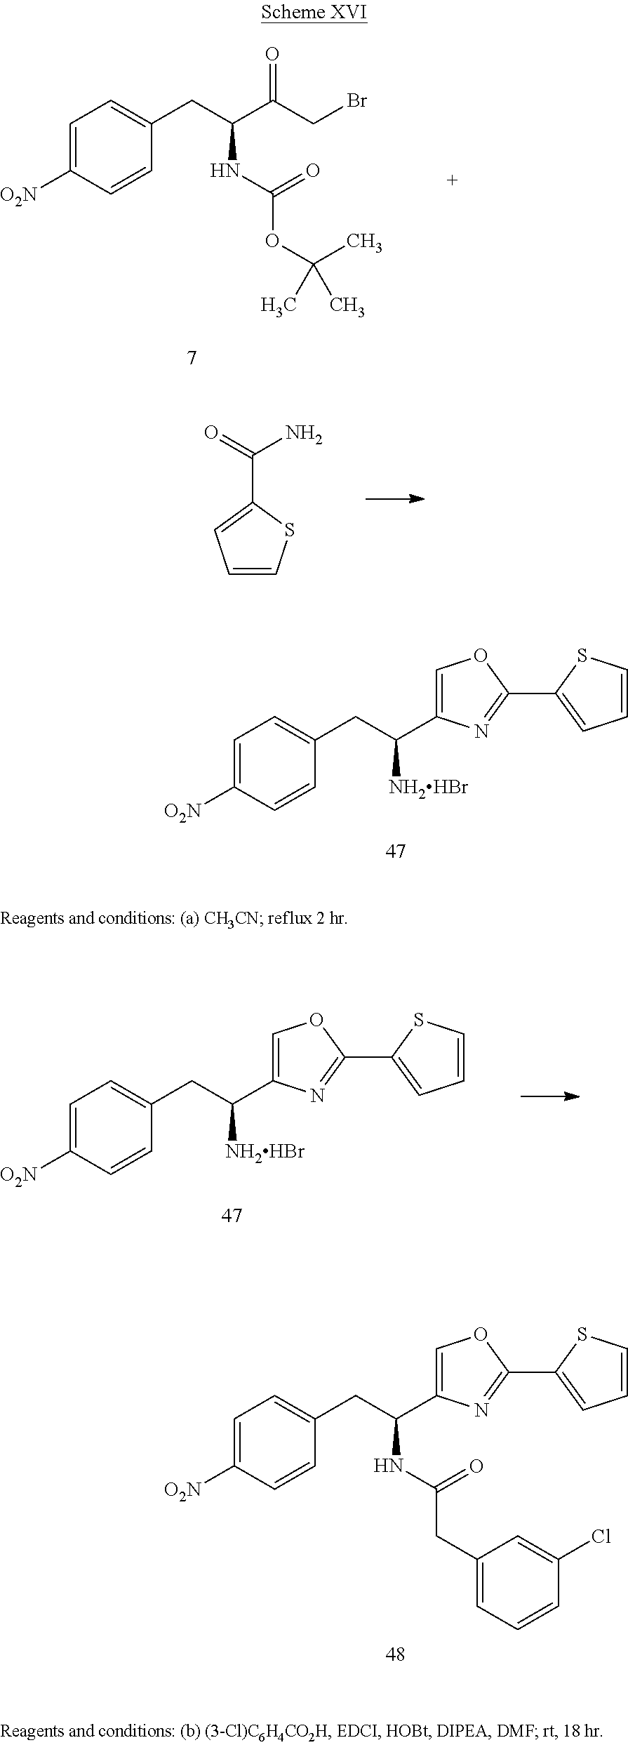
C1=C([O2N])C=CC(CC(C2=COC(C3=CC=CS3)=N2)[NH2HBr])=C1.C1=C([O2N])C=CC(CC(C(=O)CBr)NC(OC(C)(C)C)=O)=C1.C1=CSC(C(=O)N)=C1.C1=C([O2N])C=CC(CC(C2=COC(C3=CC=CS3)=N2)NC(CC2=CC=CC(Cl)=C2)=O)=C1.C1=C([O2N])C=CC(CC(C2=COC(C3=CC=CS3)=N2)[NH2HBr])=C1
